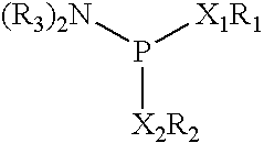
[X2R2]P([(R3)2N])[X1R1]
